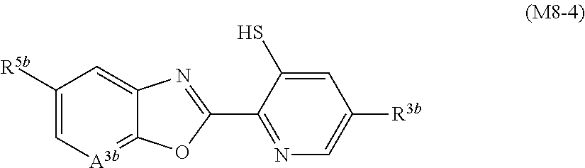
C1([R5b])=C[A3b]=C2C(=C1)N=C(C1=NC=C([R3b])C=C1S)O2
